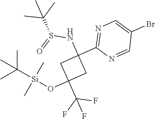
C1(NS(=O)C(C)(C)C)(C2=NC=C(Br)C=N2)CC(C(F)(F)F)(O[Si](C(C)(C)C)(C)C)C1
